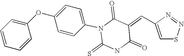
N1=NSC=C1C=C1C(=O)N(C2=CC=C(OC3=CC=CC=C3)C=C2)C(=S)NC1=O
